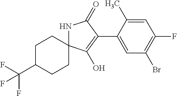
C1C(C(F)(F)F)CCC2(C1)NC(=O)C(C1=CC(Br)=C(F)C=C1C)=C2O
